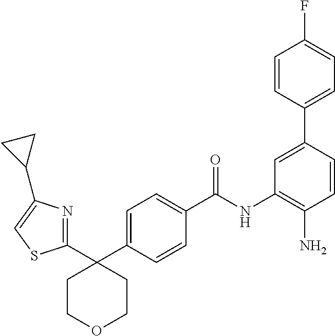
C1(C2=NC(C3CC3)=CS2)(C2=CC=C(C(NC3=C(N)C=CC(C4=CC=C(F)C=C4)=C3)=O)C=C2)CCOCC1
